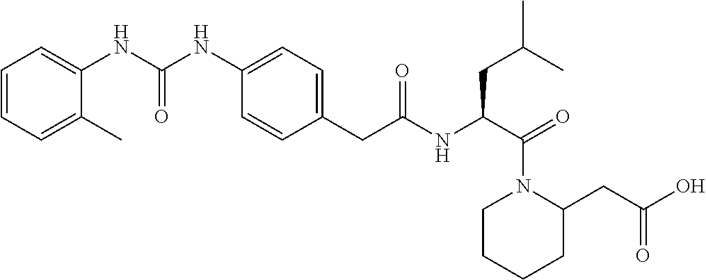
C1=CC=C(C)C(NC(NC2=CC=C(CC(NC(C(=O)N3CCCCC3CC(O)=O)CC(C)C)=O)C=C2)=O)=C1
